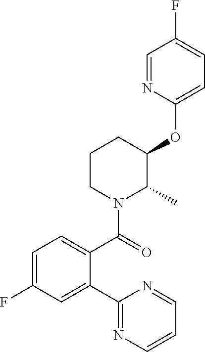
C1(OC2CCCN(C(C3=CC=C(F)C=C3C3=NC=CC=N3)=O)C2C)=CC=C(F)C=N1
